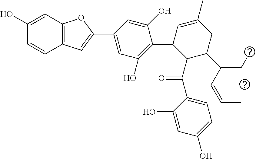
C12=C(C=C(C3=CC(O)=C(C4C(C(=O)C5=CC=C(O)C=C5O)C(C(=CC)C=CC)CC(C)=C4)C(O)=C3)O1)C=CC(O)=C2
